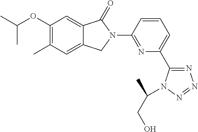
C1(OC(C)C)=C(C)C=C2C(=C1)C(=O)N(C1=NC(C3=NN=NN3C(CO)C)=CC=C1)C2
